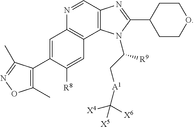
C1CC(C2=NC3=C(C4=C(N=C3)C=C(C3=C(C)ON=C3C)C([R8])=C4)N2C(C[A1]C([X6])([X4])[X5])[R9])CCO1
